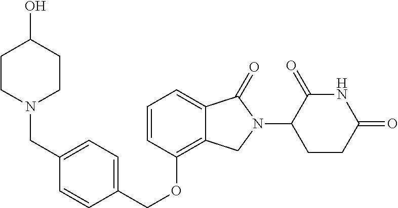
C(OC1=C2C(=CC=C1)C(=O)N(C1C(=O)NC(=O)CC1)C2)C1=CC=C(CN2CCC(O)CC2)C=C1
